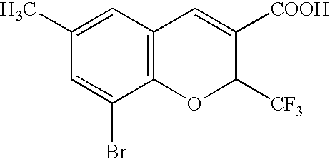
C12=C(C=C(C)C=C1Br)C=C([COOH])C([CF3])O2
